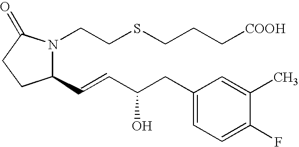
C1(C=CC(CC2=CC=C(F)C(C)=C2)O)N(CCSCCC[COOH])C(=O)CC1
